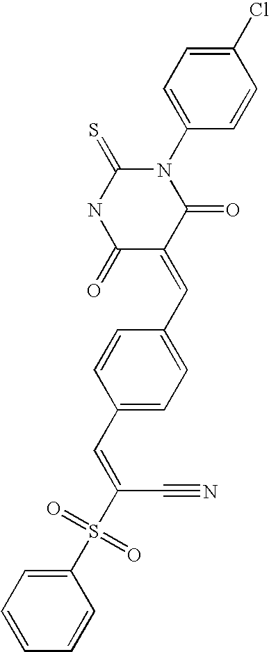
C1=CC=CC(S(C(=CC2=CC=C(C=C3C(=O)N(C4=CC=C(Cl)C=C4)C(=S)NC3=O)C=C2)C#N)(=O)=O)=C1
